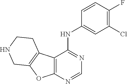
C12=C(N=CN=C1NC1=CC(Cl)=C(F)C=C1)OC1=C2CCNC1
